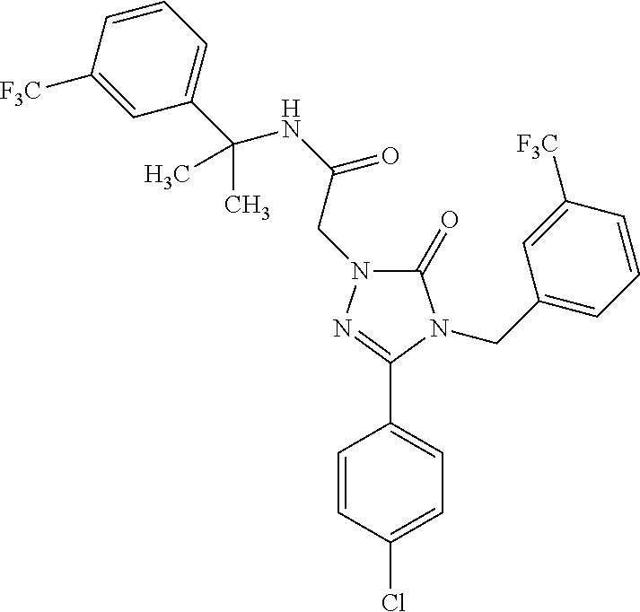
C1(=O)N(CC(NC(C2=CC=CC([F3C])=C2)(C)C)=O)N=C(C2=CC=C(Cl)C=C2)N1CC1=CC=CC([F3C])=C1
